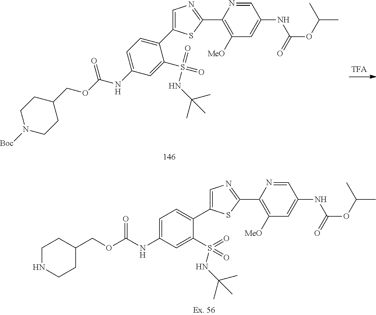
C1(C2=CC=C(NC(OCC3CCN([Boc])CC3)=O)C=C2S(=O)(=O)NC(C)(C)C)=CN=C(C2=C([MeO])C=C(NC(OC(C)C)=O)C=N2)S1.C1(C2=CC=C(NC(OCC3CCNCC3)=O)C=C2S(=O)(=O)NC(C)(C)C)=CN=C(C2=C([MeO])C=C(NC(OC(C)C)=O)C=N2)S1
